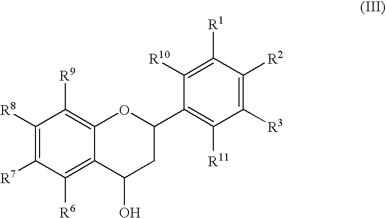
C1([R6])=C2C(=C([R9])C([R8])=C1[R7])OC(C1=C([R11])C([R3])=C([R2])C([R1])=C1[R10])CC2O
